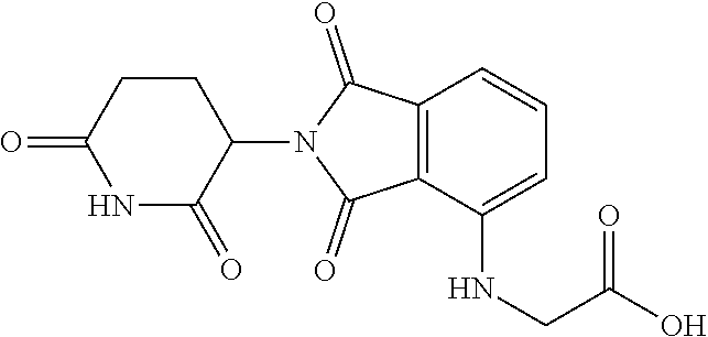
C12=C(C(NCC(O)=O)=CC=C1)C(=O)N(C1CCC(=O)NC1=O)C2=O
